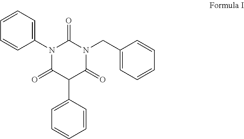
C1=CC=C(N2C(=O)C(C3=CC=CC=C3)C(=O)N(CC3=CC=CC=C3)C2=O)C=C1
